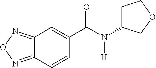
N([H])(C(=O)C1=CC2=NON=C2C=C1)C1CCOC1
